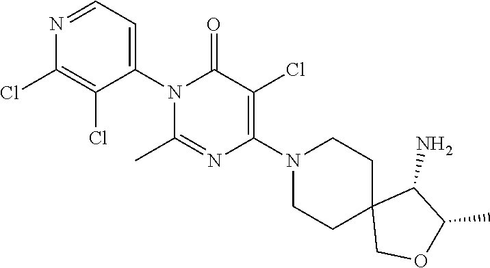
C1(N2C(C)=NC(N3CCC4(CC3)COC(C)C4N)=C(Cl)C2=O)=CC=NC(Cl)=C1Cl
